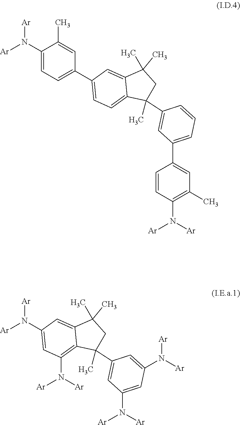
C1(C2=CC=C(N([Ar])[Ar])C(C)=C2)=CC=C2C(=C1)C(C)(C)CC2(C)C1=CC(C2=CC(C)=C(N([Ar])[Ar])C=C2)=CC=C1.C1(N([Ar])[Ar])=CC(N([Ar])[Ar])=C2C(=C1)C(C)(C)CC2(C)C1=CC(N([Ar])[Ar])=CC(N([Ar])[Ar])=C1
